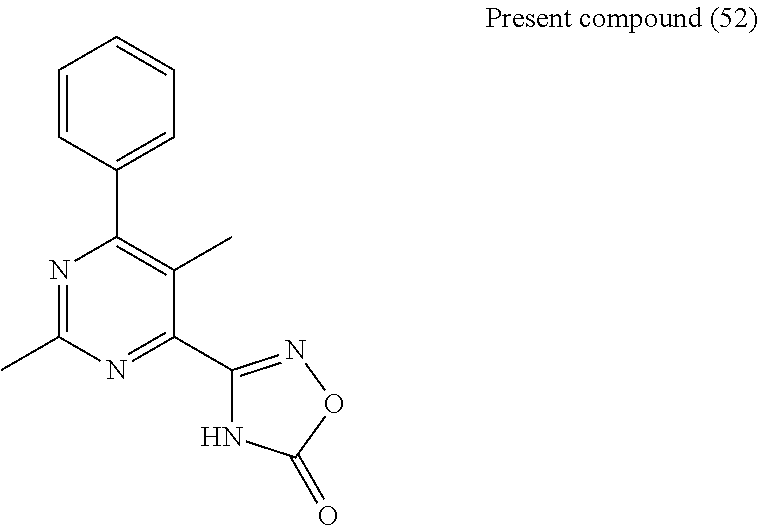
C1(C2=C(C)C(C3=NOC(=O)N3)=NC(C)=N2)=CC=CC=C1
